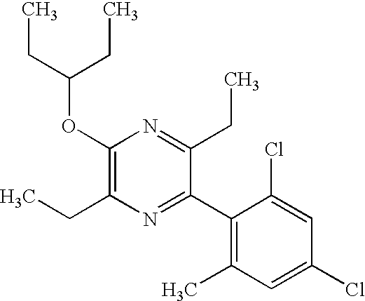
C1(OC(CC)CC)=C(CC)N=C(C2=C(C)C=C(Cl)C=C2Cl)C(CC)=N1
